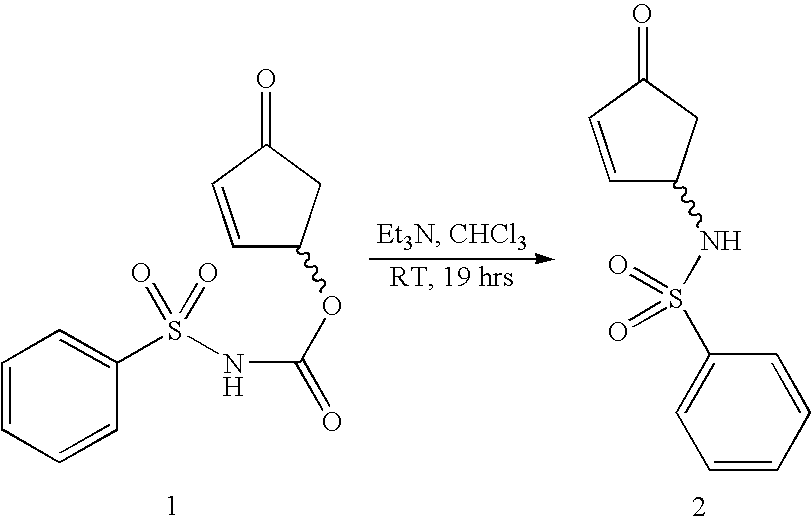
C1=CC(=O)CC1OC(=O)NS(C1=CC=CC=C1)(=O)=O.C1=CC(=O)CC1NS(C1=CC=CC=C1)(=O)=O
